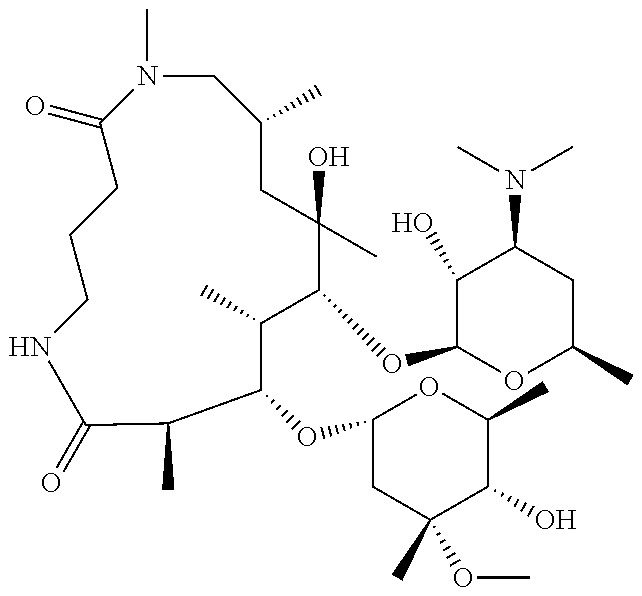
N1(C)CC(C)CC(C)(O)C(OC2OC(C)CC(N(C)C)C2O)C(C)C(OC2CC(C)(OC)C(O)C(C)O2)C(C)C(=O)NCCCC1=O
